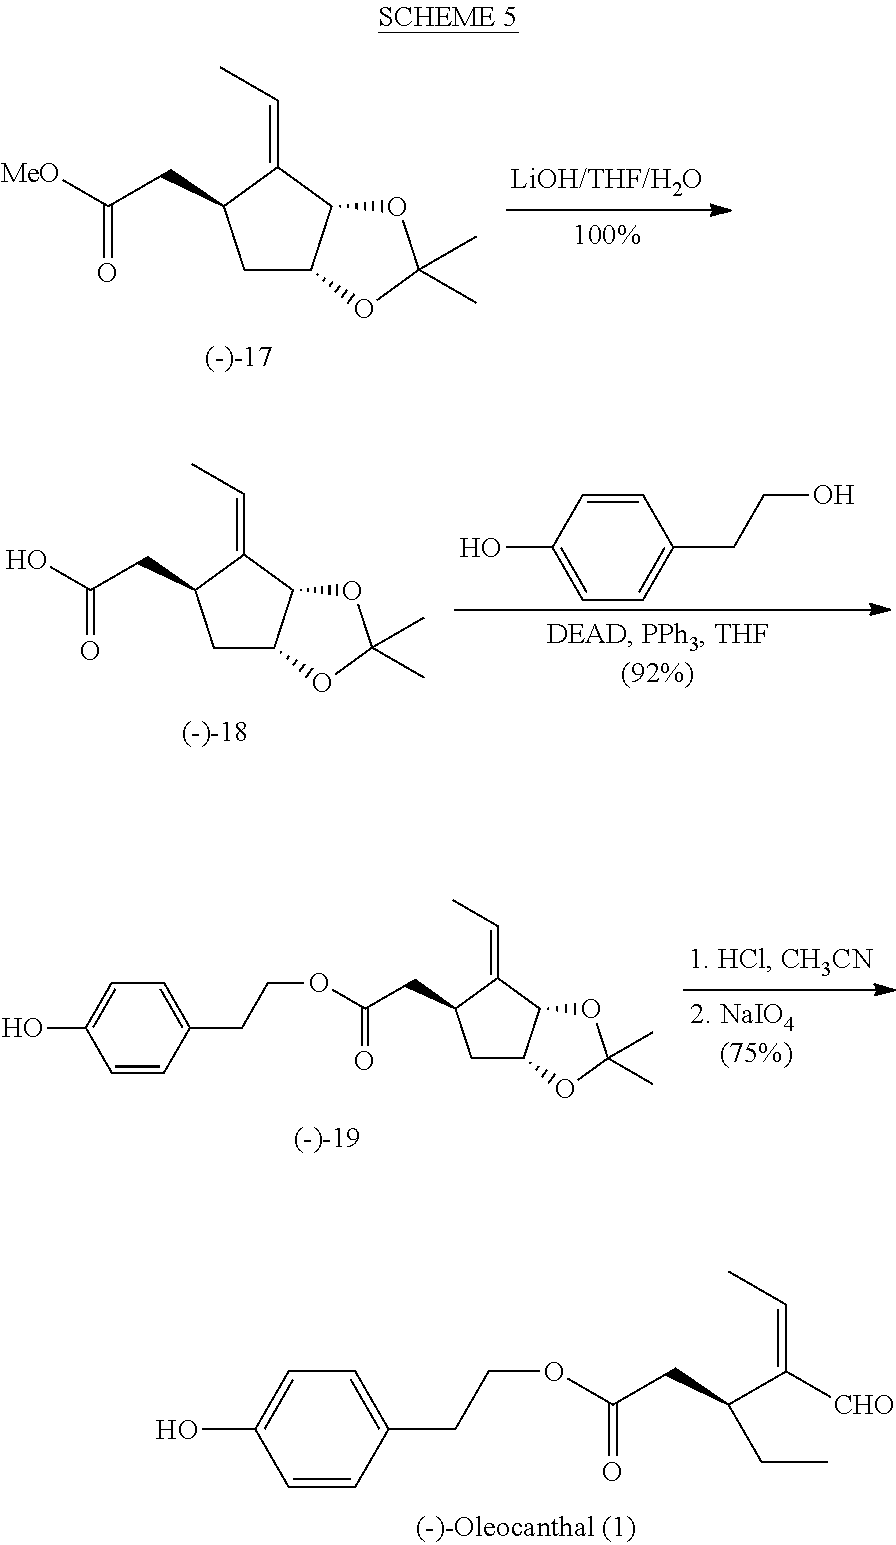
C(C([MeO])=O)C1CC2C(C1=CC)OC(C)(C)O2.C1=CC(O)=CC=C1CCO.C(C(O)=O)C1CC2C(C1=CC)OC(C)(C)O2.C(C(=O)OCCC1=CC=C(O)C=C1)C1CC2C(C1=CC)OC(C)(C)O2.C(C(=O)OCCC1=CC=C(O)C=C1)C(CC)C([CHO])=CC
